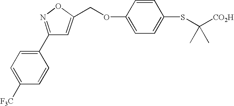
C1=C([F3C])C=CC(C2=NOC(COC3=CC=C(SC([CO2H])(C)C)C=C3)=C2)=C1
